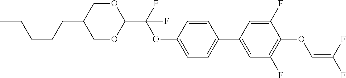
O1CC(CCCCC)COC1C(F)(OC1=CC=C(C2=CC(F)=C(OC=C(F)F)C(F)=C2)C=C1)F
